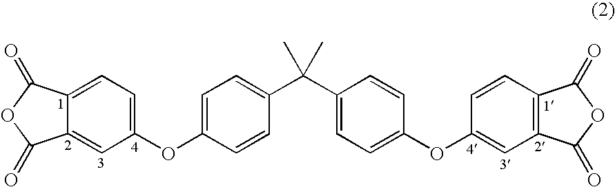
C12=CC(OC3=CC=C(C(C4=CC=C(OC5=CC6=C(C=C5)C(=O)OC6=O)C=C4)(C)C)C=C3)=CC=C1C(=O)OC2=O
